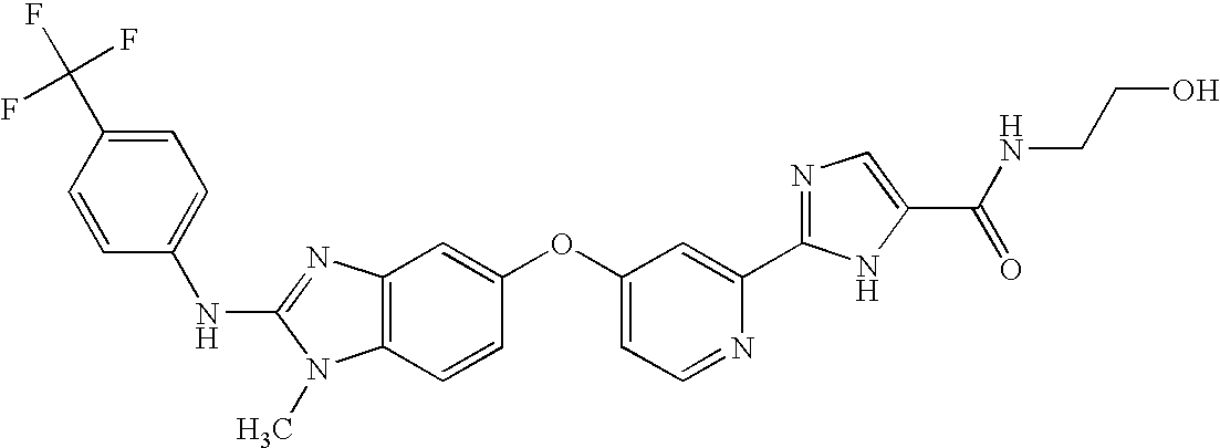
C1=C(C(F)(F)F)C=CC(NC2=NC3=C(N2C)C=CC(OC2=CC=NC(C4=NC=C(C(NCCO)=O)N4)=C2)=C3)=C1
